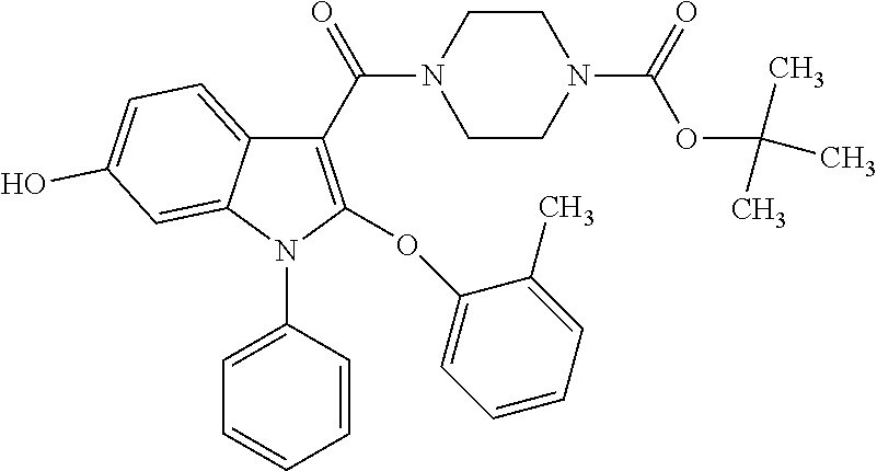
C1(C(=O)N2CCN(C(=O)OC(C)(C)C)CC2)=C(OC2=CC=CC=C2C)N(C2=CC=CC=C2)C2=CC(O)=CC=C12
